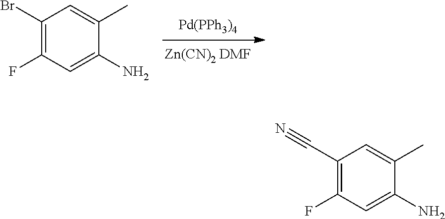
[Pd(PPh3)4].C1=C(C)C(N)=CC(F)=C1Br.C1=C(C)C(N)=CC(F)=C1C#N
